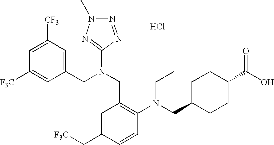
C1=C([CF3])C=C(CN(CC2=C(N(CC3CCC(C(O)=O)CC3)CC)C=CC(C[F3C])=C2)C2=NN(C)N=N2)C=C1[F3C].Cl
